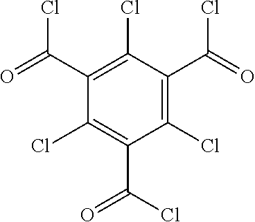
C1(C(Cl)=O)=C(Cl)C(C(=O)Cl)=C(Cl)C(C(Cl)=O)=C1Cl
